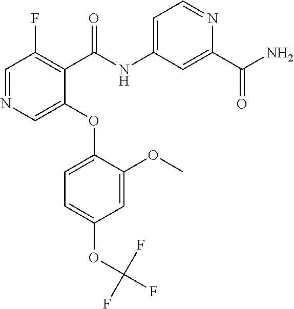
C1=NC=C(OC2=CC=C(OC(F)(F)F)C=C2OC)C(C(NC2=CC=NC(C(N)=O)=C2)=O)=C1F
